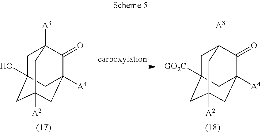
C1C2(O)CC3([A2])CC([A4])(C(=O)C1([A3])C3)C2.C1C2([GO2C])CC3([A2])CC([A4])(C(=O)C1([A3])C3)C2
